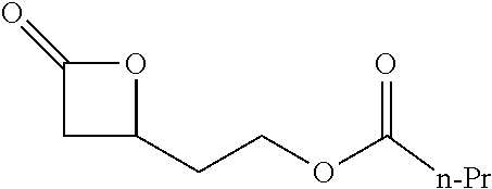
C(COC([n-Pr])=O)C1CC(=O)O1
